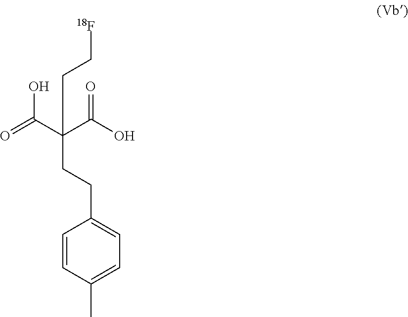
C1=CC(C)=CC=C1CCC(C(=O)O)(C(O)=O)CC[18F]
